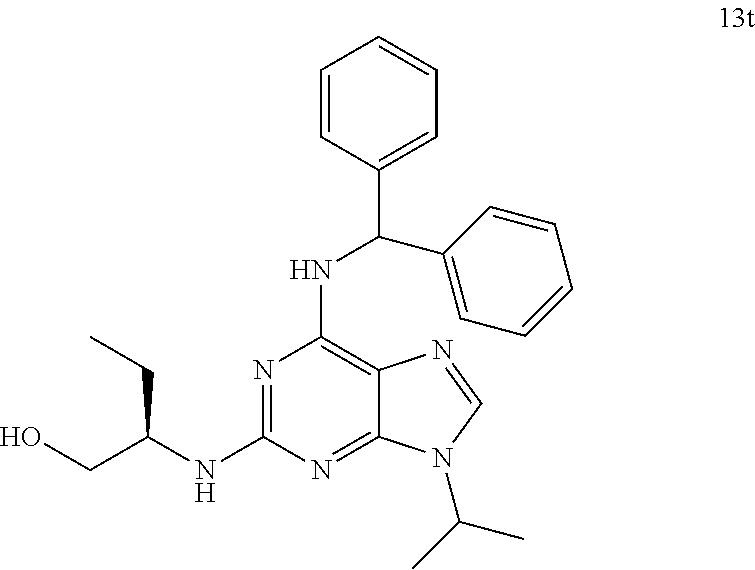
N1=C(NC(CC)CO)N=C2C(=C1NC(C1=CC=CC=C1)C1=CC=CC=C1)N=CN2C(C)C
